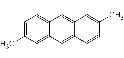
C1=C(C)C=C2C(=C1)C(C)=C1C(=C2C)C=CC(C)=C1
